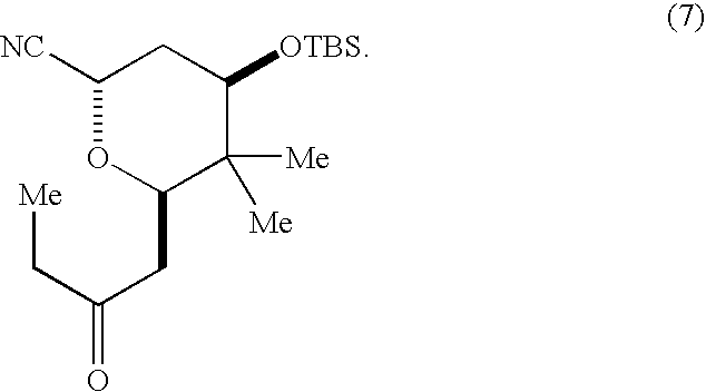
[Me]CC(CC1OC([NC])CC([OTBS])C1([Me])[Me])=O
